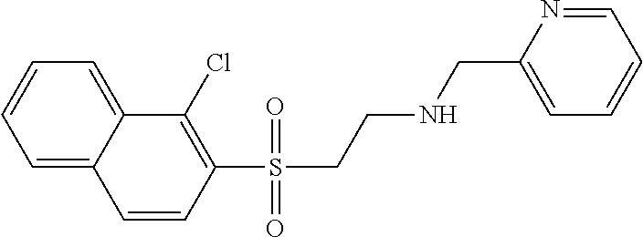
C1=C2C(=CC=C1)C(Cl)=C(S(CCNCC1=CC=CC=N1)(=O)=O)C=C2
